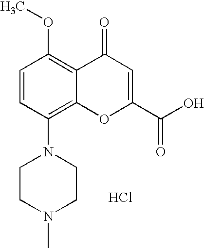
Cl.C1(N2CCN(C)CC2)=C2C(=C(OC)C=C1)C(=O)C=C(C(O)=O)O2
